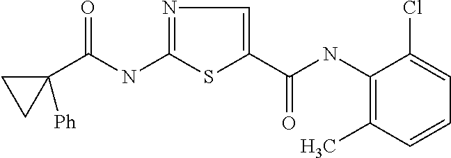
C(NC1=NC=C(C(=O)NC2=C(C)C=CC=C2Cl)S1)(=O)C1([Ph])CC1
